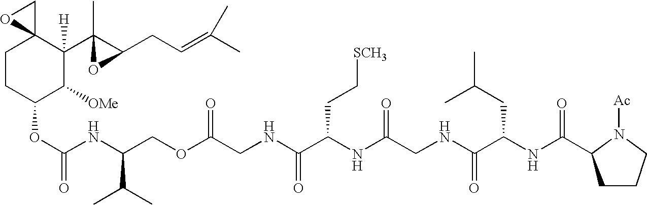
C1CC(OC(NC(COC(CNC(C(NC(CNC(C(NC(=O)C2CCCN2[Ac])CC(C)C)=O)=O)CC[SCH3])=O)=O)C(C)C)=O)C([OMe])C([H])(C2(C)C(CC=C(C)C)O2)C12CO2
